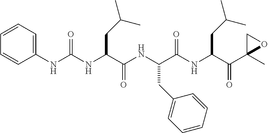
C(NC(C(NC(C(NC(C(C1(C)OC1)=O)CC(C)C)=O)CC1=CC=CC=C1)=O)CC(C)C)(=O)NC1=CC=CC=C1
